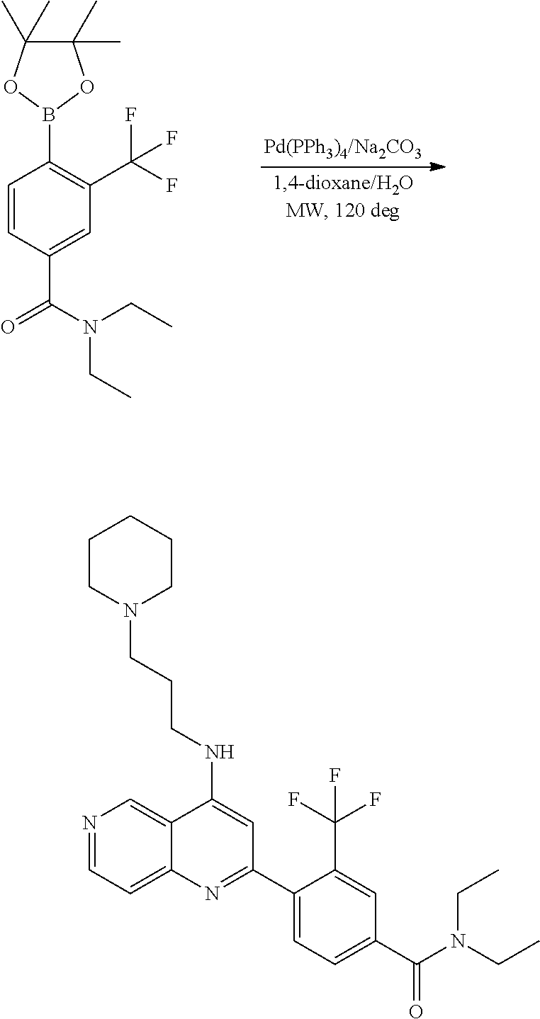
C1=CC(C(=O)N(CC)CC)=CC(C(F)(F)F)=C1B1OC(C)(C)C(C)(C)O1.C1CN(CCCNC2=CC(C3=CC=C(C(=O)N(CC)CC)C=C3C(F)(F)F)=NC3=CC=NC=C23)CCC1
